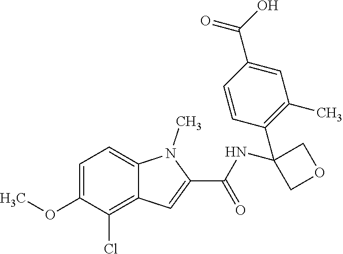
C1=C(OC)C(Cl)=C2C(=C1)N(C)C(C(=O)NC1(C3=C(C)C=C(C(O)=O)C=C3)COC1)=C2
